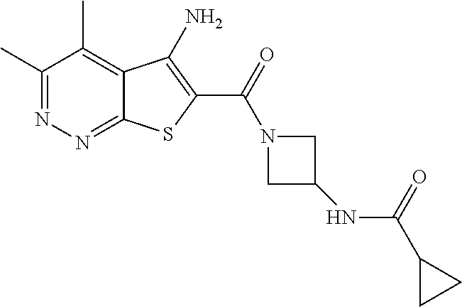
C1(C)=NN=C2C(=C1C)C(N)=C(C(=O)N1CC(NC(=O)C3CC3)C1)S2
